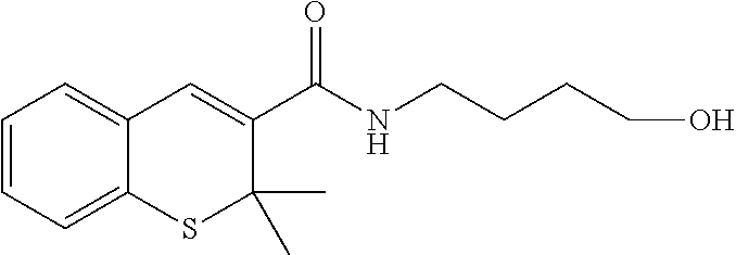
C1=CC=C2C(=C1)C=C(C(NCCCCO)=O)C(C)(C)S2
